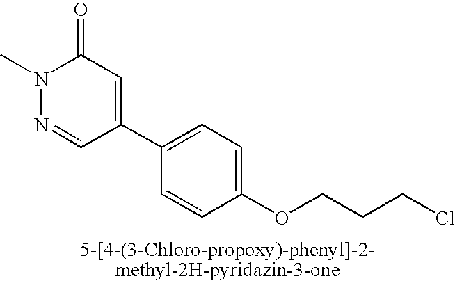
N1(C)N=CC(C2=CC=C(OCCCCl)C=C2)=CC1=O
